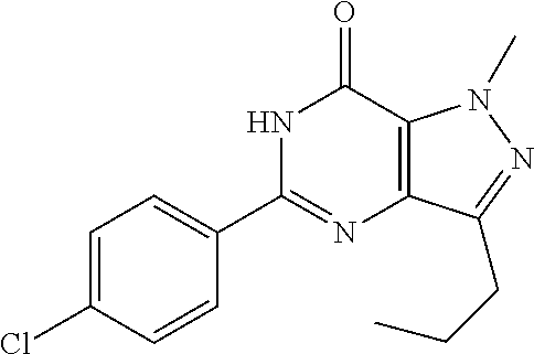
C1=C(Cl)C=CC(C2=NC3=C(C(=O)N2)N(C)N=C3CCC)=C1
